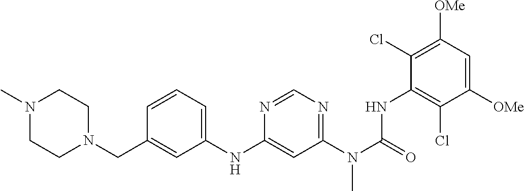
C1([OMe])=CC([OMe])=C(Cl)C(NC(N(C2=NC=NC(NC3=CC=CC(CN4CCN(C)CC4)=C3)=C2)C)=O)=C1Cl
